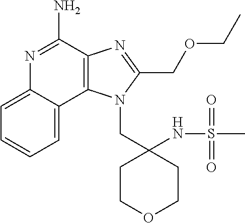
C1=CC=C2C(=C1)N=C(N)C1=C2N(CC2(NS(C)(=O)=O)CCOCC2)C(COCC)=N1
